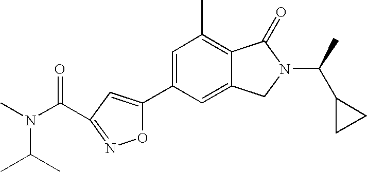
C1=C(C2=CC(C(N(C)C(C)C)=O)=NO2)C=C2C(=C1C)C(=O)N(C(C)C1CC1)C2
